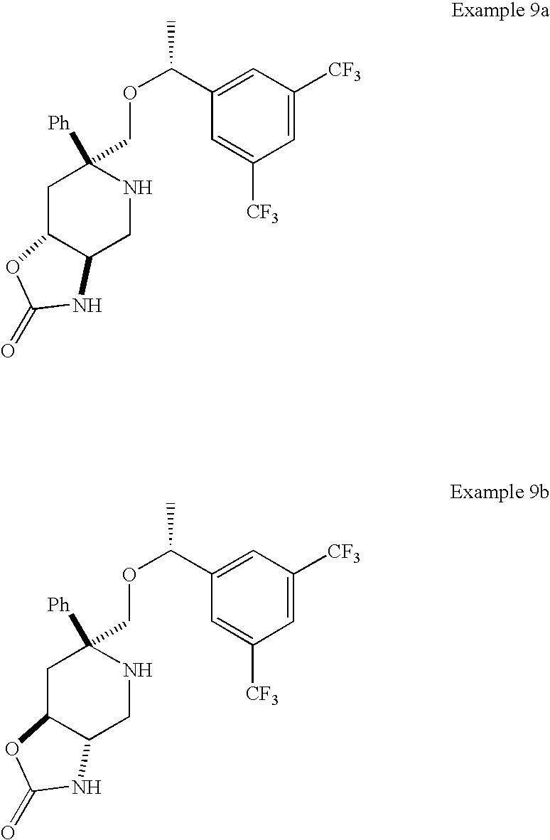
C1=C([CF3])C=C(C(OCC2([Ph])CC3C(CN2)NC(=O)O3)C)C=C1[CF3].C1=C([CF3])C=C(C(OCC2([Ph])CC3C(CN2)NC(=O)O3)C)C=C1[CF3]
